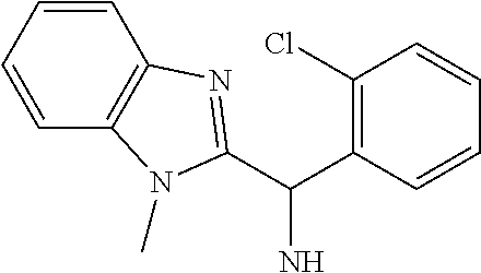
C1=CC=CC2=C1N=C(C(N)C1=C(Cl)C=CC=C1)N2C
